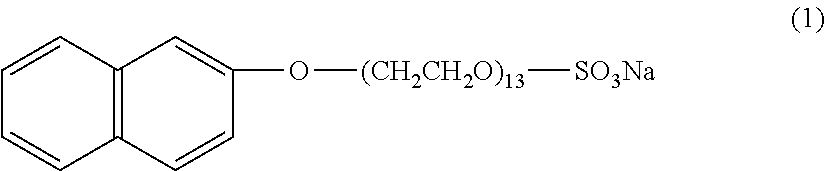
C1=CC2=C(C=C1)C=CC(O[(CH2CH2O)13][SO3Na])=C2
